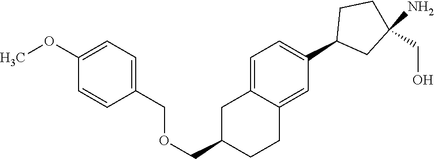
C1=C2C(=CC(C3CC(N)(CO)CC3)=C1)CCC(COCC1=CC=C(OC)C=C1)C2
